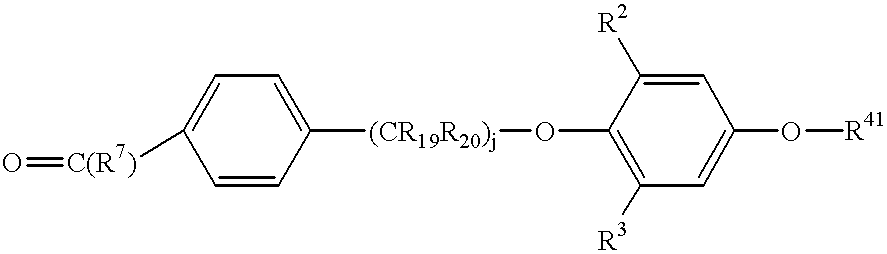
O=[C(R7)]C1=CC=C([(CR19R20)j]OC2=C([R3])C=C(O[R41])C=C2[R2])C=C1
